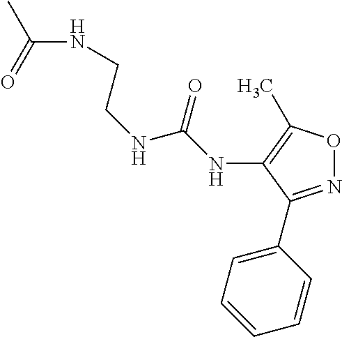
N1=C(C2=CC=CC=C2)C(NC(=O)NCCNC(=O)C)=C(C)O1
